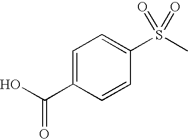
C1=C(S(C)(=O)=O)C=CC(C(O)=O)=C1
